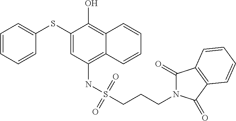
C1=CC=CC(SC2=CC(NS(CCCN3C(=O)C4=C(C3=O)C=CC=C4)(=O)=O)=C3C(=C2O)C=CC=C3)=C1
